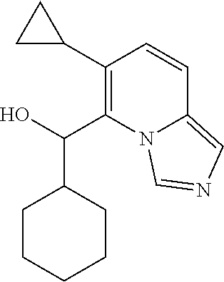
C1(C2CC2)=C(C(O)C2CCCCC2)N2C(=CN=C2)C=C1
